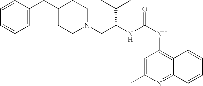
N1(CC(NC(NC2=C3C(=NC(C)=C2)C=CC=C3)=O)C(C)C)CCC(CC2=CC=CC=C2)CC1
